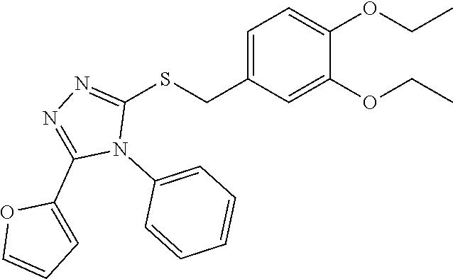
C1=C(CSC2=NN=C(C3=CC=CO3)N2C2=CC=CC=C2)C=C(OCC)C(OCC)=C1
